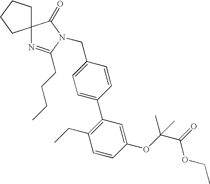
C1=C(CN2C(CCCC)=NC3(C2=O)CCCC3)C=CC(C2=C(CC)C=CC(OC(C(=O)OCC)(C)C)=C2)=C1
